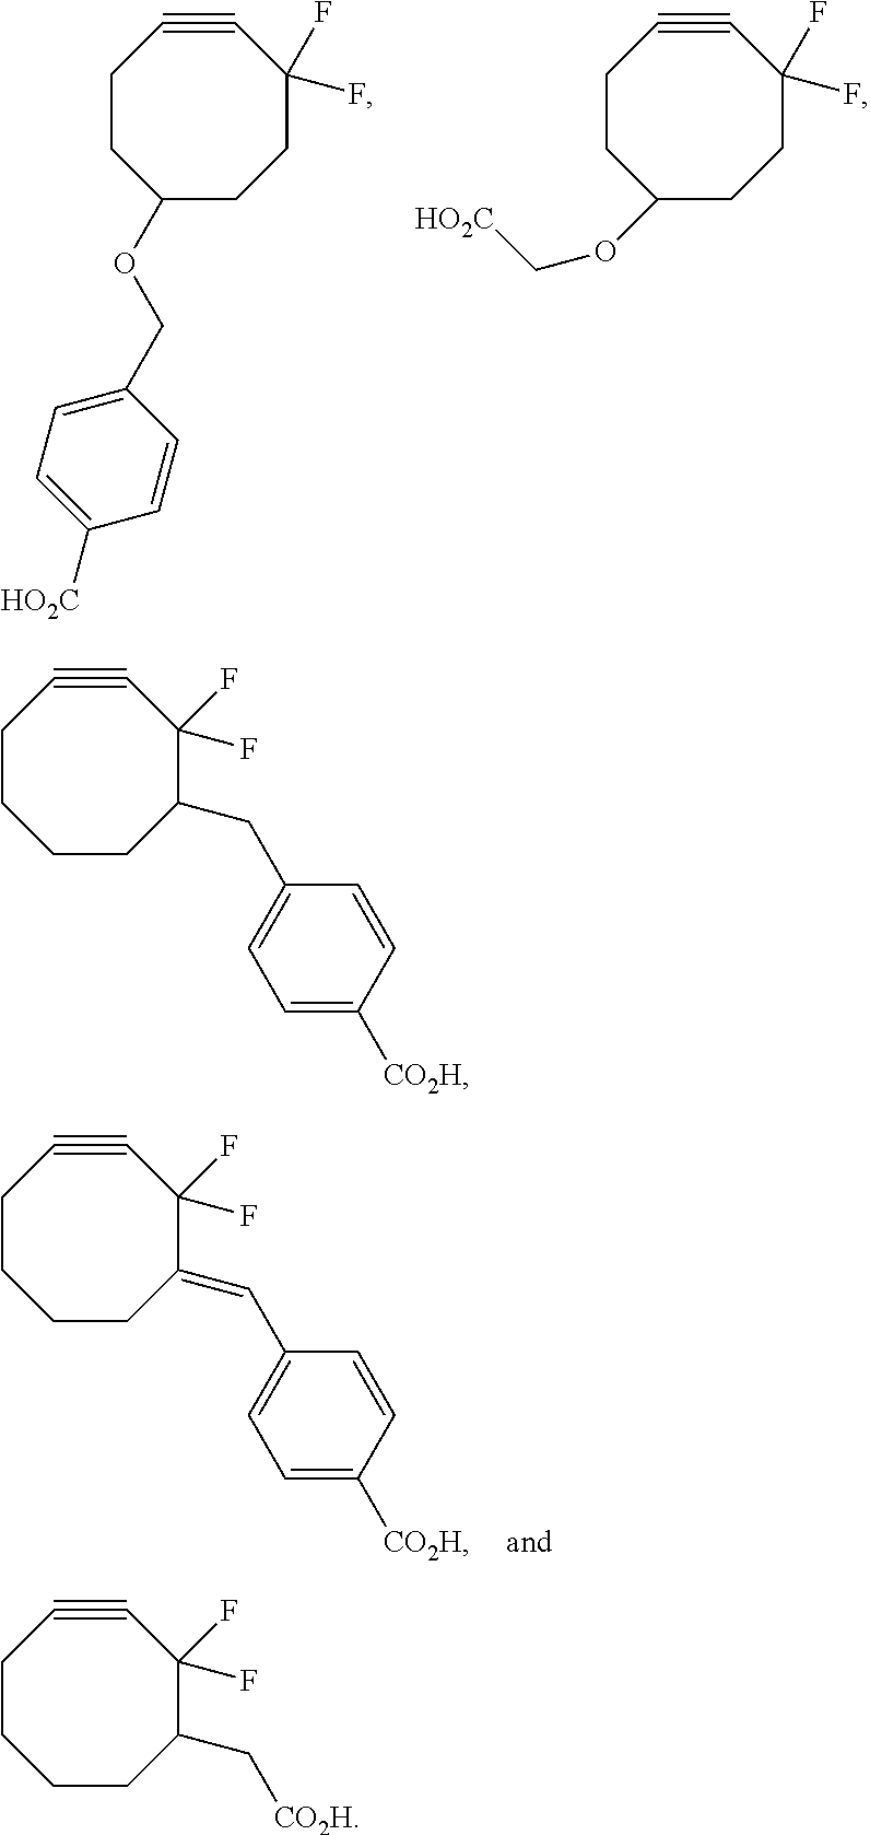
C1CC(OCC2=CC=C([HO2C])C=C2)CCC(F)(F)C#C1.C1CC(OC[HO2C])CCC(F)(F)C#C1.C1CCCC(=CC2=CC=C([CO2H])C=C2)C(F)(F)C#C1.C1CCCC(CC2=CC=C([CO2H])C=C2)C(F)(F)C#C1.C1CCCC(C[CO2H])C(F)(F)C#C1
